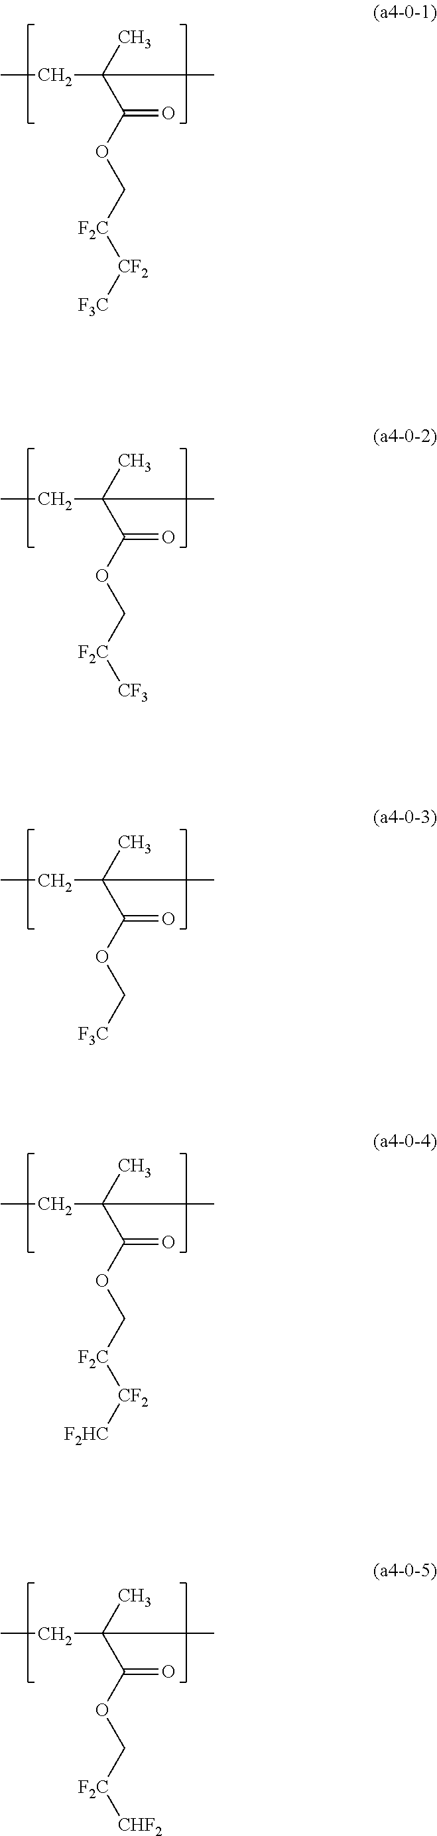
CCC(C(OC[F2C][CF2][F3C])=O)(C)C.CCC(C(OC[F2C][CF3])=O)(C)C.CCC(C(OC[F3C])=O)(C)C.CCC(C(OC[F2C][CF2][F2HC])=O)(C)C.CCC(C(OC[F2C][CHF2])=O)(C)C
